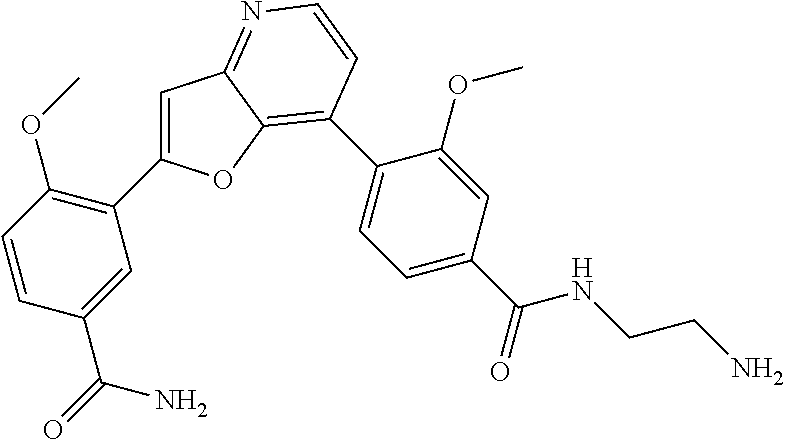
C1=C(C2=C(OC)C=CC(C(N)=O)=C2)OC2=C(C3=CC=C(C(=O)NCCN)C=C3OC)C=CN=C12
